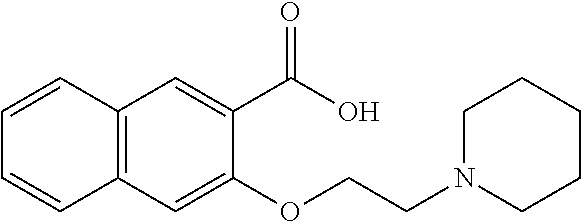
C1=CC2=C(C=C1)C=C(OCCN1CCCCC1)C(C(=O)O)=C2
